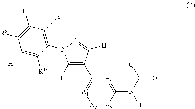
C1(N(C([Q])=O)[H])=[A4]C(C2=C([H])N(C3=C([R6])C([H])=C([R8])C([H])=C3[R10])N=C2[H])=[A1][A2]=[A3]1
